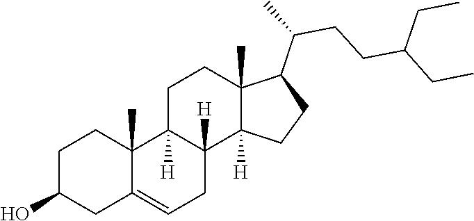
C1C2=CCC3([H])C([H])(C2(C)CCC1O)CCC1(C)C(C(CCC(CC)CC)C)CCC13[H]
